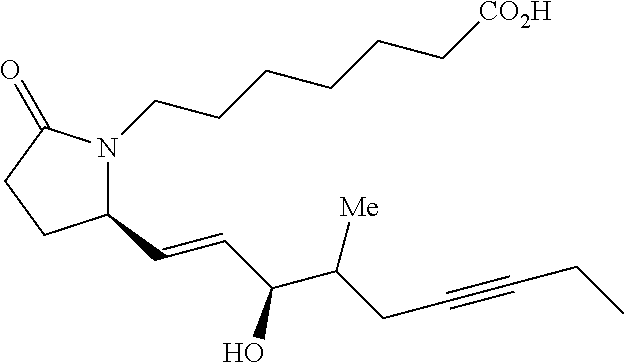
C1(C=CC(O)C([Me])CC#CCC)N(CCCCCC[CO2H])C(=O)CC1
